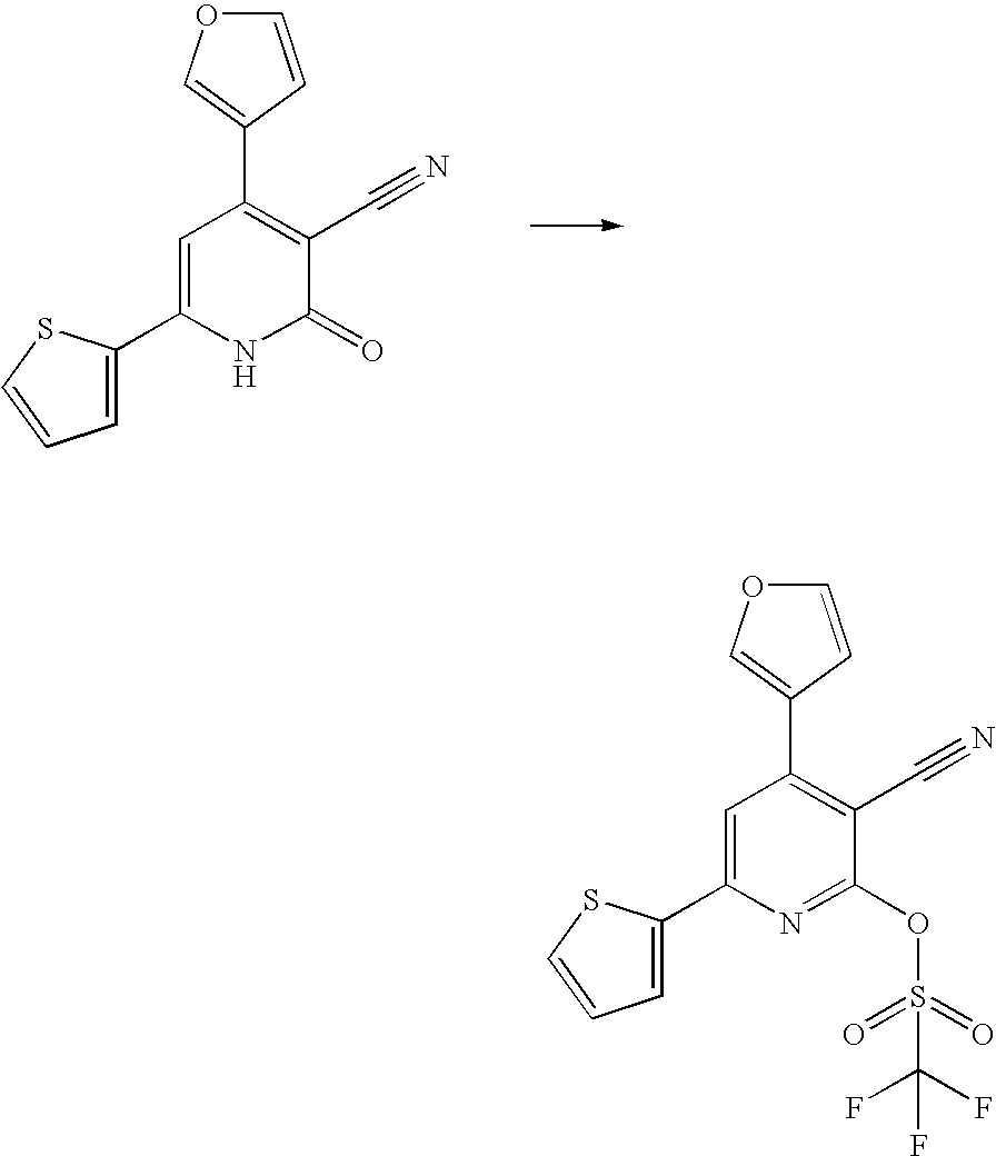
C1=CC(C2=C(C#N)C(=O)NC(C3=CC=CS3)=C2)=CO1.C1=CC(C2=C(C#N)C(OS(=O)(=O)C(F)(F)F)=NC(C3=CC=CS3)=C2)=CO1
